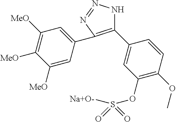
C1(C2=CC(OS([Na+O-])(=O)=O)=C(OC)C=C2)=C(C2=CC([MeO])=C([MeO])C([MeO])=C2)N=NN1
